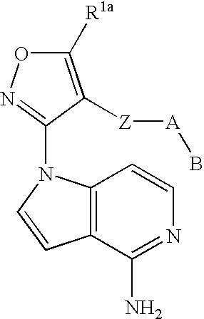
C1([R1a])=C([Z][A]B)C(N2C3=C(C=C2)C(N)=NC=C3)=NO1
